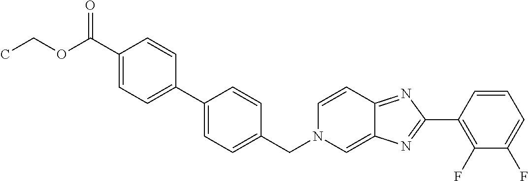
C1(C2=NC3=CN(CC4=CC=C(C5=CC=C(C(OCC)=O)C=C5)C=C4)C=CC3=N2)=C(F)C(F)=CC=C1
